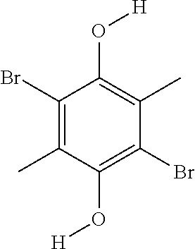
C1(Br)=C(C)C(O[H])=C(Br)C(C)=C1O[H]
